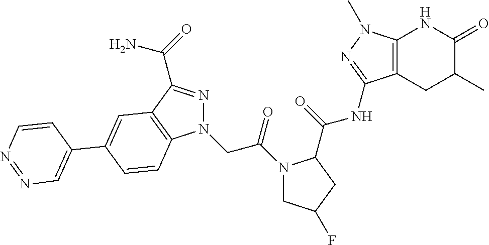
O=C1C(C)CC2=C(N1)N(C)N=C2NC(=O)C1N(C(CN2N=C(C(=O)N)C3=C2C=CC(C2=CN=NC=C2)=C3)=O)CC(F)C1
